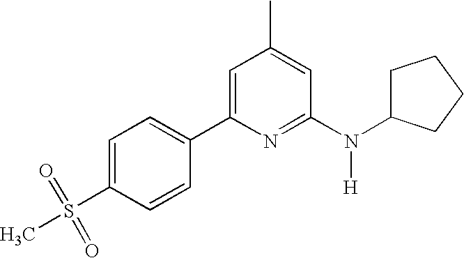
C1=C(C2=CC=C(S(=O)(=O)C)C=C2)N=C(N([H])C2CCCC2)C=C1C
